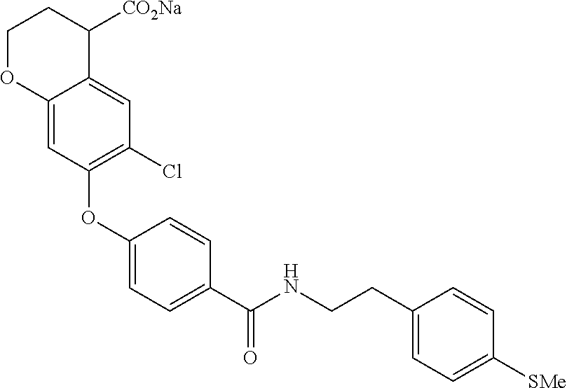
C1(OC2=C(Cl)C=C3C(=C2)OCCC3[CO2Na])=CC=C(C(NCCC2=CC=C([SMe])C=C2)=O)C=C1
